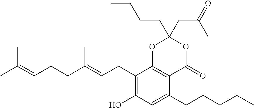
CC(=CCCC(=CCC1=C(O)C=C(CCCCC)C2=C1OC(CC(=O)C)(CCCC)OC2=O)C)C
